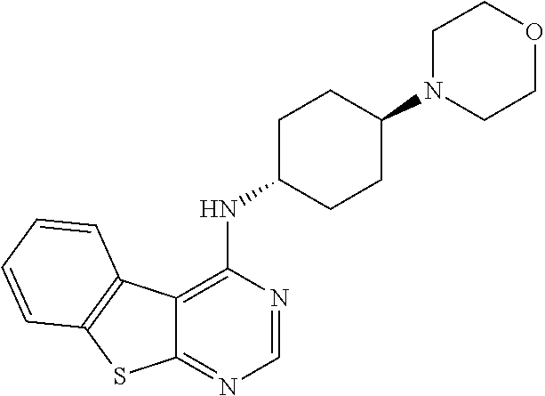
C12=NC=NC(NC3CCC(N4CCOCC4)CC3)=C1C1=C(S2)C=CC=C1
